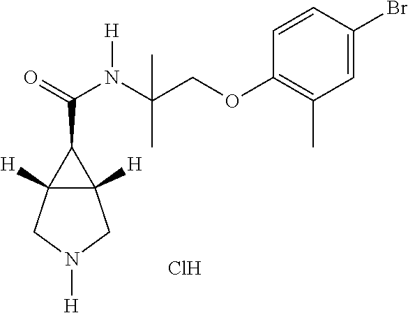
C(C1C2([H])C1([H])CN([H])C2)(=O)N(C(COC1=C(C)C=C(Br)C=C1)(C)C)[H].Cl
